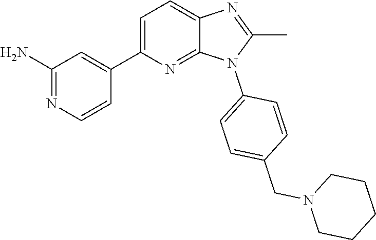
C1(C)=NC2=CC=C(C3=CC(N)=NC=C3)N=C2N1C1=CC=C(CN2CCCCC2)C=C1
